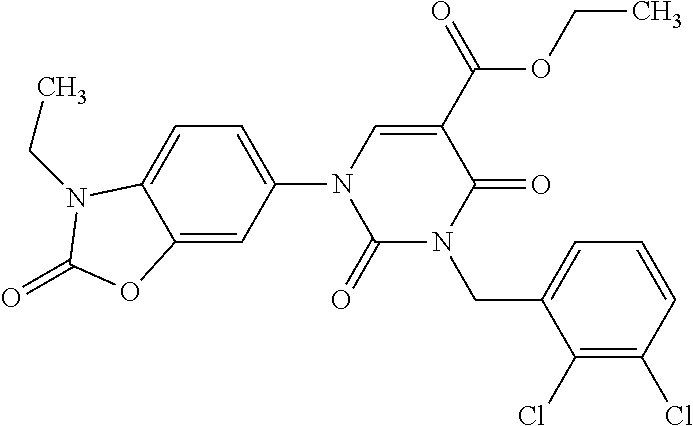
C1(=O)N(CC2=CC=CC(Cl)=C2Cl)C(=O)C(C(OCC)=O)=CN1C1=CC=C2C(=C1)OC(=O)N2CC
